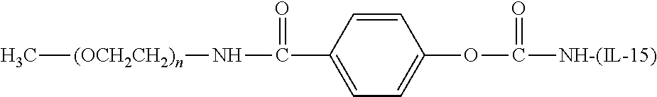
C[(OCH2CH2)n]NC(=O)C1=CC=C(OC(=O)[NH-(IL-15)])C=C1
